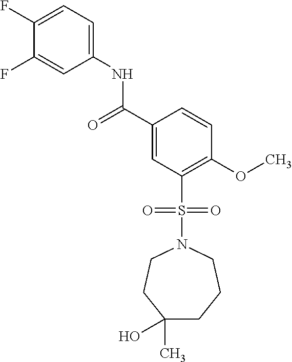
C1(F)=CC=C(NC(C2=CC(S(N3CCC(O)(C)CCC3)(=O)=O)=C(OC)C=C2)=O)C=C1F
